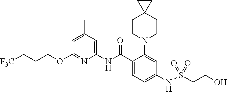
C1(OCCC[F3C])=NC(NC(C2=CC=C(NS(CCO)(=O)=O)C=C2N2CCC3(CC2)CC3)=O)=CC(C)=C1
